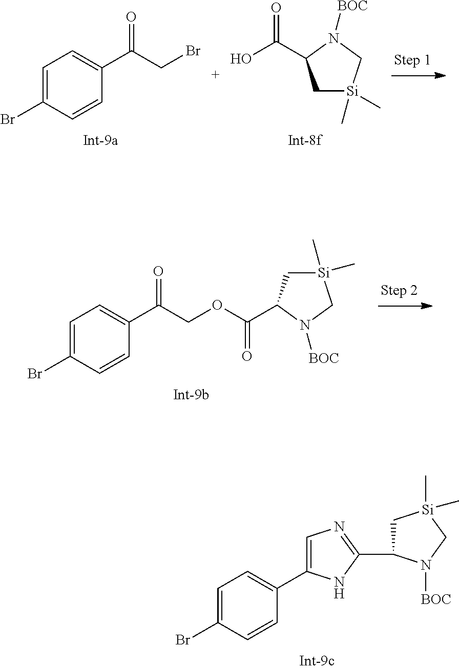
C1=C(Br)C=CC(C(COC(=O)C2C[Si](C)(C)CN2[BOC])=O)=C1.C1=C(Br)C=CC(C2=CN=C(C3C[Si](C)(C)CN3[BOC])N2)=C1.C1[Si](C)(C)CN([BOC])C1C(O)=O.C1=C(Br)C=CC(C(CBr)=O)=C1
